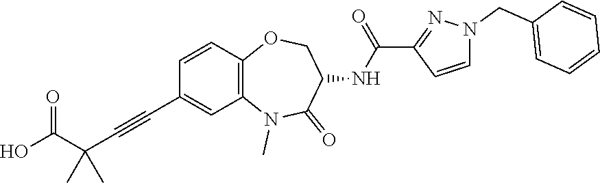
N1(C)C2=C(C=CC(C#CC(C(O)=O)(C)C)=C2)OCC(NC(C2=NN(CC3=CC=CC=C3)C=C2)=O)C1=O
